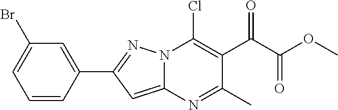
N12C(=CC(C3=CC(Br)=CC=C3)=N1)N=C(C)C(C(C(OC)=O)=O)=C2Cl
